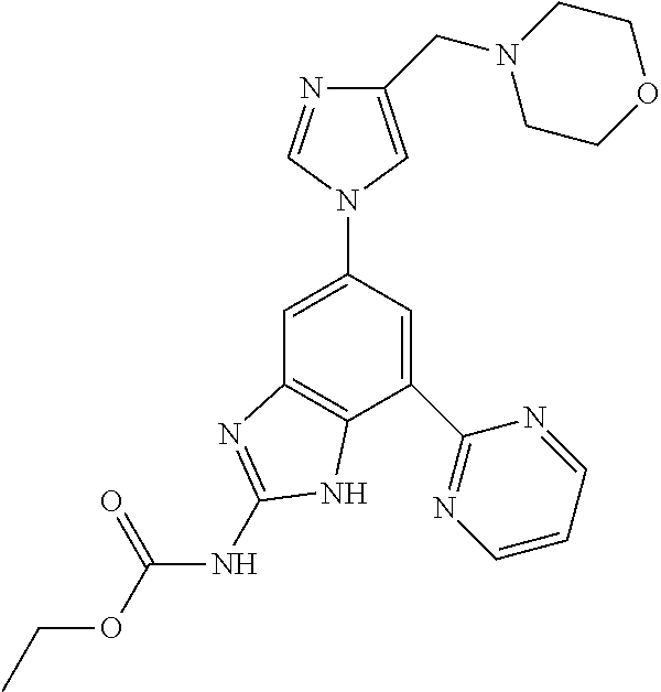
C1=C(N2C=C(CN3CCOCC3)N=C2)C=C(C2=NC=CC=N2)C2=C1N=C(NC(OCC)=O)N2
